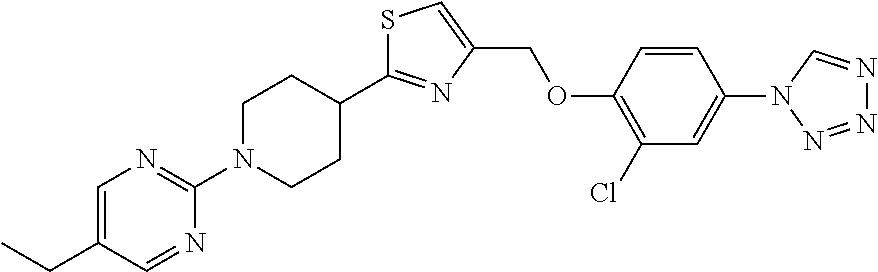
C1N(C2=NC=C(CC)C=N2)CCC(C2=NC(COC3=C(Cl)C=C(N4C=NN=N4)C=C3)=CS2)C1
